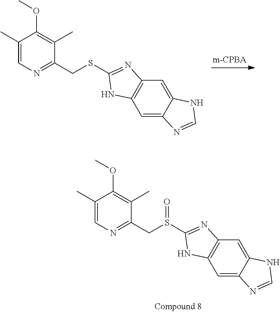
C1(C)=CN=C(CSC2=NC3=C(C=C4C(=C3)NC=N4)N2)C(C)=C1OC.C1(C)=CN=C(CS(C2=NC3=C(C=C4C(=C3)NC=N4)N2)=O)C(C)=C1OC
